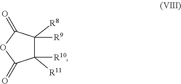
C1([R11])([R10])C([R8])([R9])C(=O)OC1=O
